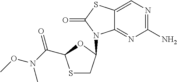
S1CC(N2C3=NC(N)=NC=C3SC2=O)OC1C(N(OC)C)=O
